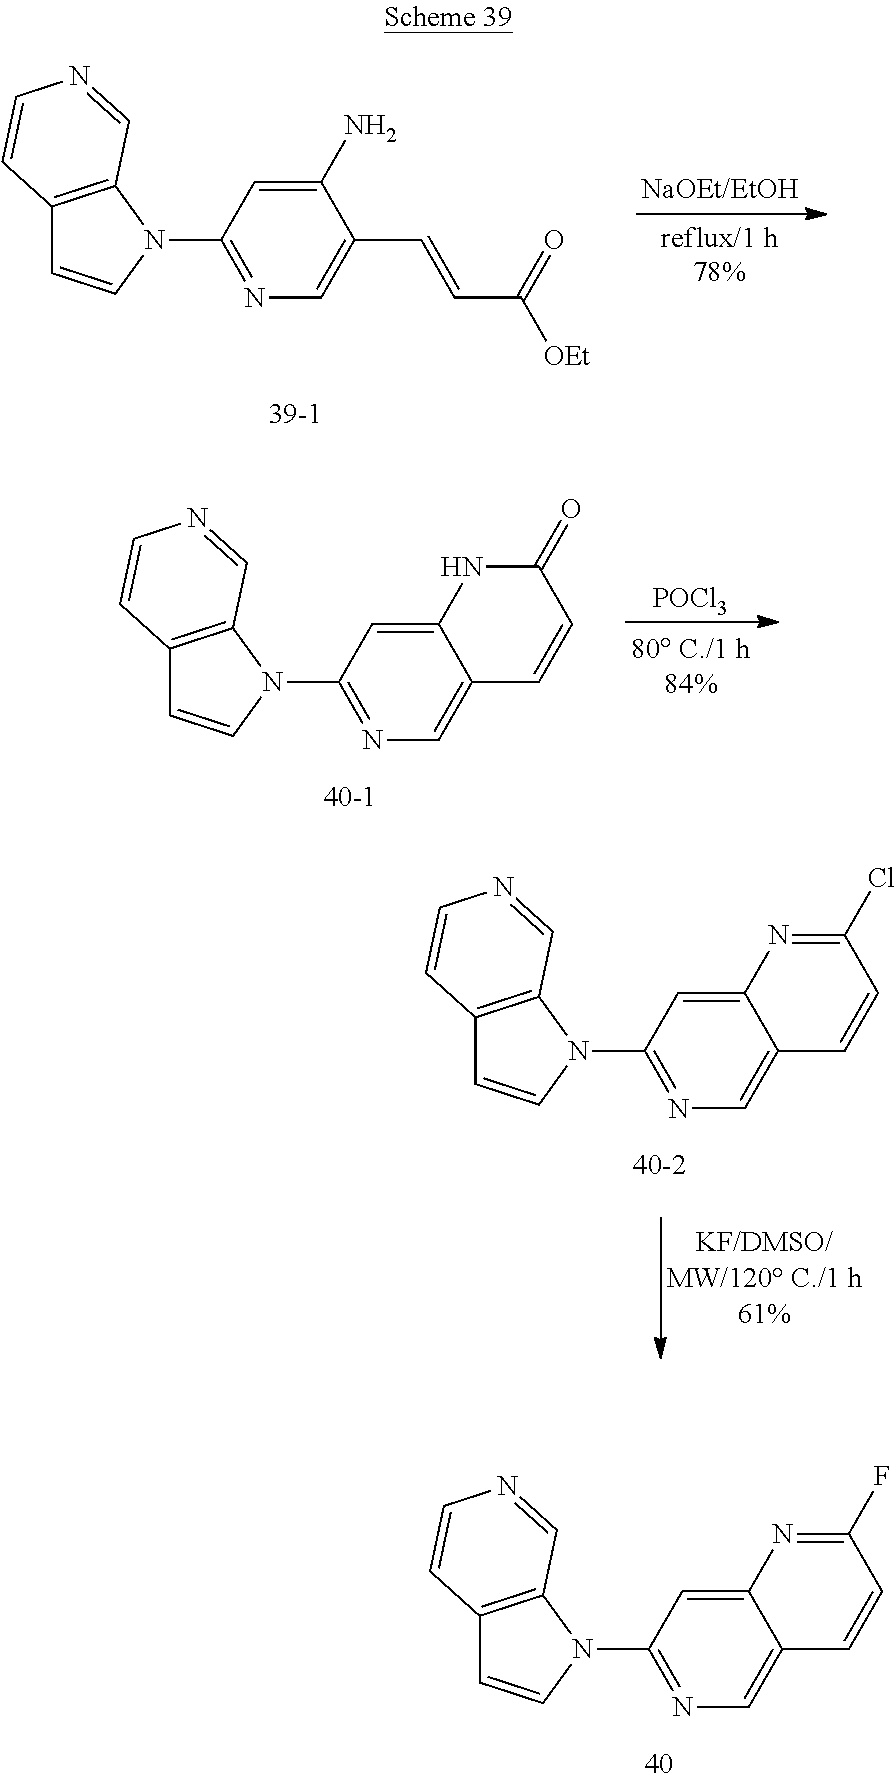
C12=C(N(C3=NC=C(C=CC([OEt])=O)C(N)=C3)C=C1)C=NC=C2.C12=C(N(C3=NC=C4C(=C3)NC(=O)C=C4)C=C1)C=NC=C2.[POCl3].C12=C(N(C3=NC=C4C(=C3)N=C(Cl)C=C4)C=C1)C=NC=C2.C12=C(N(C3=NC=C4C(=C3)N=C(F)C=C4)C=C1)C=NC=C2
